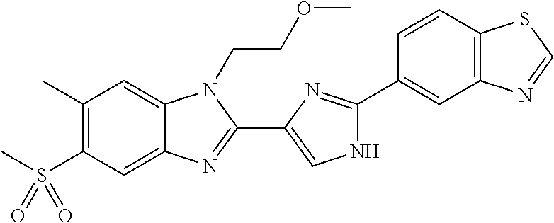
C1(C)=C(S(C)(=O)=O)C=C2C(=C1)N(CCOC)C(C1=CNC(C3=CC4=C(C=C3)SC=N4)=N1)=N2
